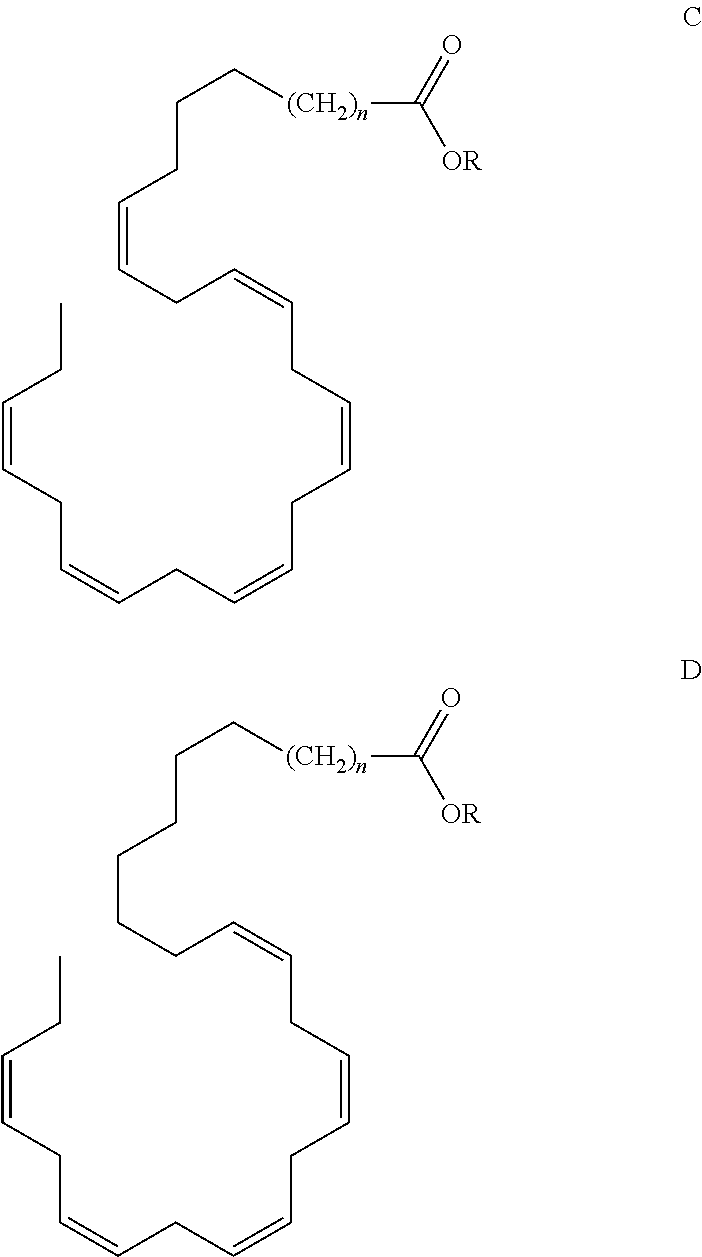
C(C[(CH2)n]C([OR])=O)CC=CCC=CCC=CCC=CCC=CCC=CCC.C(C[(CH2)n]C([OR])=O)CCCCC=CCC=CCC=CCC=CCC=CCC
